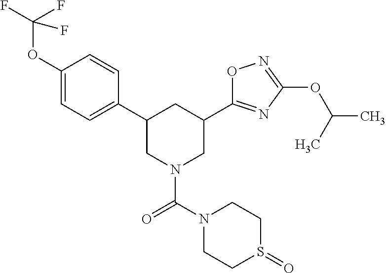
C1(OC(F)(F)F)=CC=C(C2CN(C(=O)N3CCS(=O)CC3)CC(C3=NC(OC(C)C)=NO3)C2)C=C1
